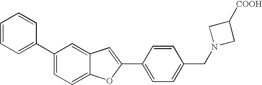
C1=CC=C(C2=CC=C3C(=C2)C=C(C2=CC=C(CN4CC([COOH])C4)C=C2)O3)C=C1
